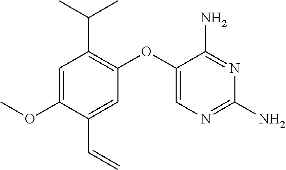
C1=C(OC)C(C=C)=CC(OC2=CN=C(N)N=C2N)=C1C(C)C
